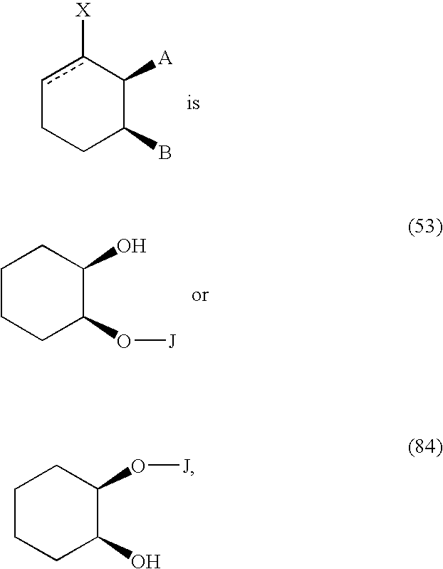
C1CCC(O[J])C(O)C1.c1c([X])C([A])C(B)CC1.C1CCC(O[J])C(O)C1
